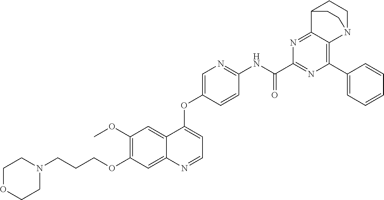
C1OCCN(CCCOC2=C(OC)C=C3C(=C2)N=CC=C3OC2=CN=C(NC(C3=NC(C4=CC=CC=C4)=C4C(=N3)C3CCN4CC3)=O)C=C2)C1
